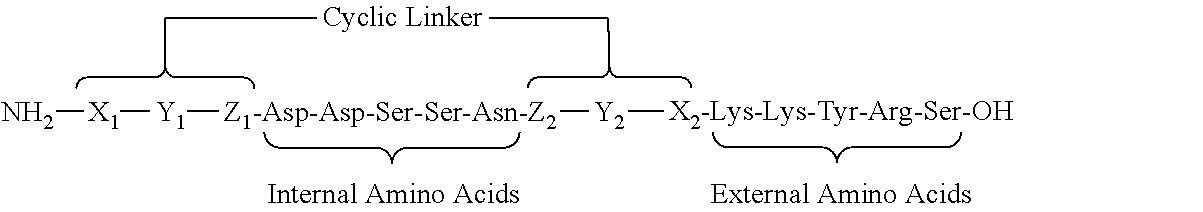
N[X1][Y1][Z1-Asp-Asp-Ser-Ser-Asn-Z2][Y2][X2-Lys-Lys-Tyr-Arg-Ser-OH]
